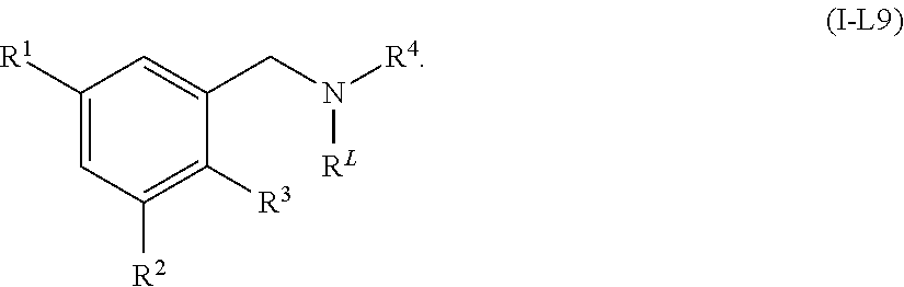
C1([R1])=CC([R2])=C([R3])C(CN([R4])[RL])=C1
